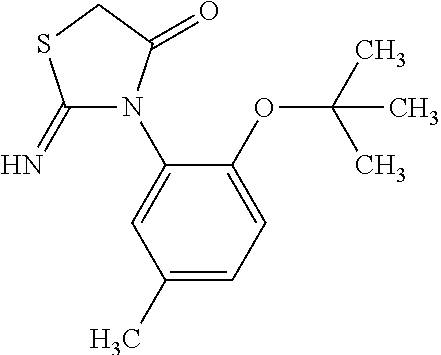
C1(=N)N(C2=CC(C)=CC=C2OC(C)(C)C)C(=O)CS1
